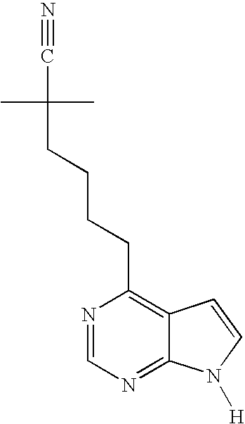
N1=CN=C2C(=C1CCCCC(C#N)(C)C)C=CN2[H]
